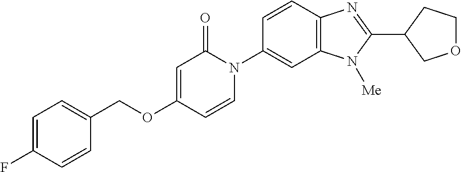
C1(COC2=CC(=O)N(C3=CC4=C(C=C3)N=C(C3COCC3)N4[Me])C=C2)=CC=C(F)C=C1
